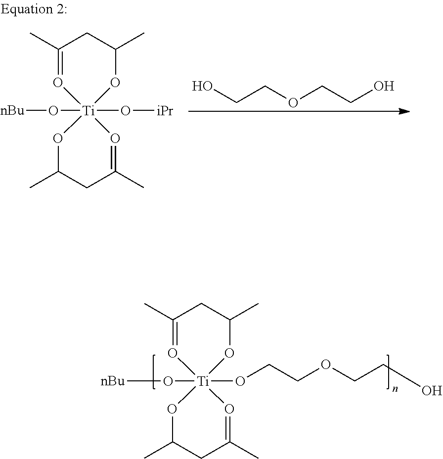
OCCOCCO.C1(C)=O[Ti]2(O[nBu])(O[iPr])(OC(C)C1)OC(C)CC(C)=O2.C1(C)=O[Ti]2(O[nBu])(OCCOCCO)(OC(C)C1)OC(C)CC(C)=O2
